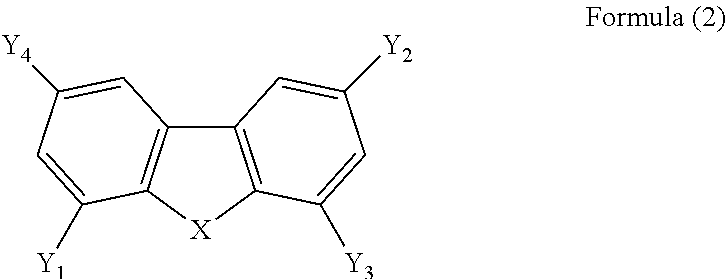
C12=C([X]C3=C1C=C([Y4])C=C3[Y1])C([Y3])=CC([Y2])=C2
